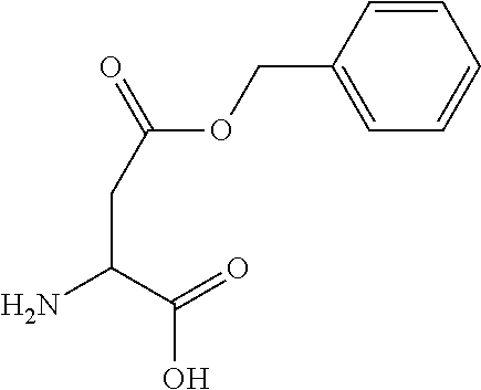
C(CC(N)C(=O)O)(OCC1=CC=CC=C1)=O
